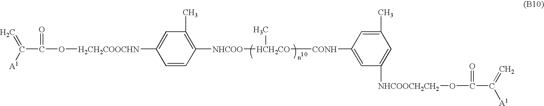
C(C(O[H2CH2COOCHN]C1=CC(C)=C([NHCOO][HCH2CO]([CONH]C2=CC([NHCOOCH2CH2]OC(C(=C)[A1])=O)=CC(C)=C2)C)C=C1)=O)([A1])=C
